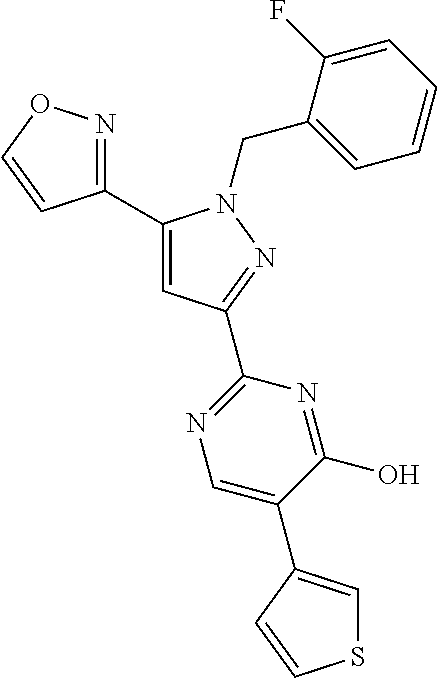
C1(C2=CC(C3=NC=C(C4=CSC=C4)C(O)=N3)=NN2CC2=CC=CC=C2F)=NOC=C1
